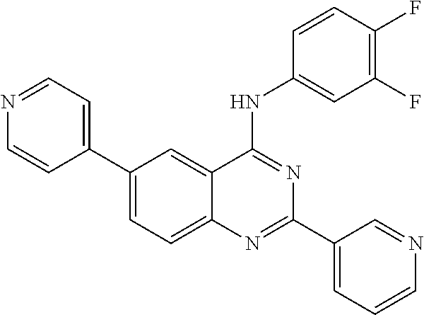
C1=C(C2=CC=NC=C2)C=C2C(=C1)N=C(C1=CC=CN=C1)N=C2NC1=CC(F)=C(F)C=C1
